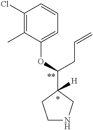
C1NCC(C(OC2=CC=CC(Cl)=C2C)CC=C)([H])C1
